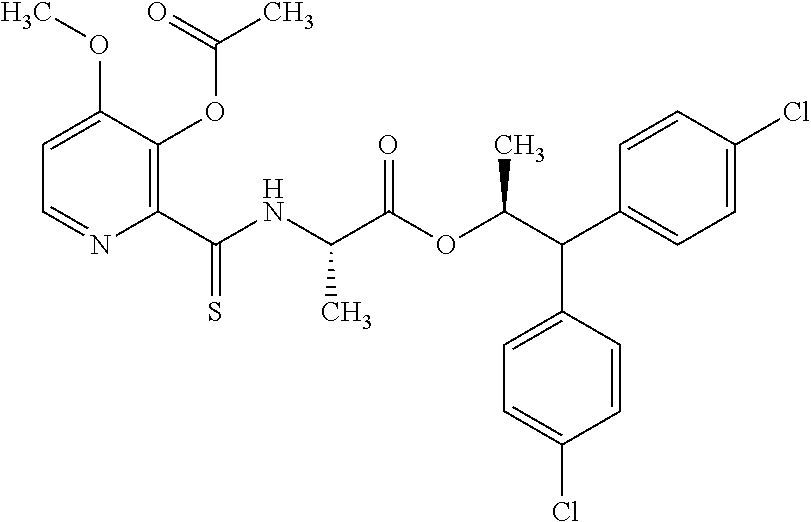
C1=C(OC)C(OC(C)=O)=C(C(NC(C(OC(C(C2=CC=C(Cl)C=C2)C2=CC=C(Cl)C=C2)C)=O)C)=S)N=C1
